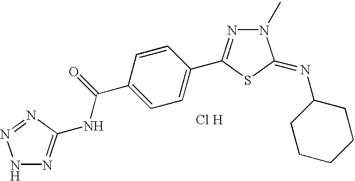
C1=C(C(NC2=NNN=N2)=O)C=CC(C2=NN(C)C(=NC3CCCCC3)S2)=C1.[Cl H]
